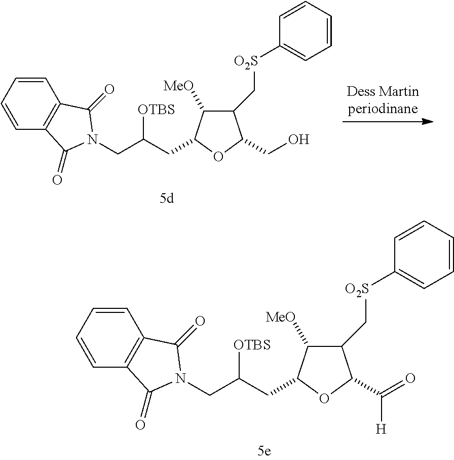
C1(C[O2S]C2=CC=CC=C2)C([MeO])C(CC(CN2C(=O)C3=C(C=CC=C3)C2=O)[OTBS])OC1CO.C1(C[O2S]C2=CC=CC=C2)C([MeO])C(CC(CN2C(=O)C3=C(C=CC=C3)C2=O)[OTBS])OC1C(=O)[H]
